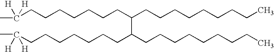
C(CCCCCCCC(CCCCCCCCC)C(CCCCCCCC(C)([H])[H])CCCCCCCCC)(C)([H])[H]
